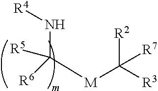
[R6]C([M]C([R3])([R2])[R7])(N[R4])[R5]
